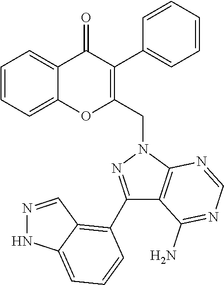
C1=CC=C2C(=C1)OC(CN1C3=C(C(C4=C5C(=CC=C4)NN=C5)=N1)C(N)=NC=N3)=C(C1=CC=CC=C1)C2=O
